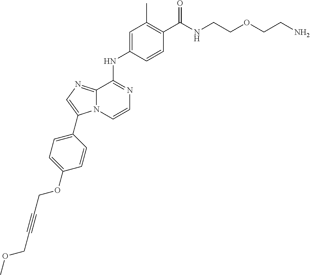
C(C1=C(C)C=C(NC2=NC=CN3C2=NC=C3C2=CC=C(OCC#CCOC)C=C2)C=C1)(=O)NCCOCCN
